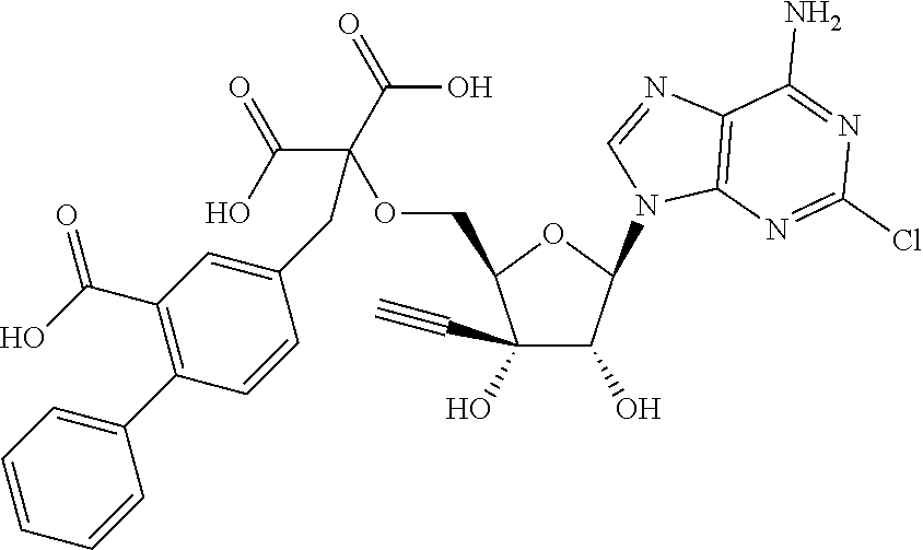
C1(C#C)(O)C(O)C(N2C=NC3=C2N=C(Cl)N=C3N)OC1COC(C(=O)O)(C(=O)O)CC1=CC(C(=O)O)=C(C2=CC=CC=C2)C=C1
